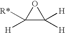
C1([H])([R*])C([H])([H])O1
